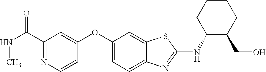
N1=C(C(NC)=O)C=C(OC2=CC=C3C(=C2)SC(NC2C(CO)CCCC2)=N3)C=C1
